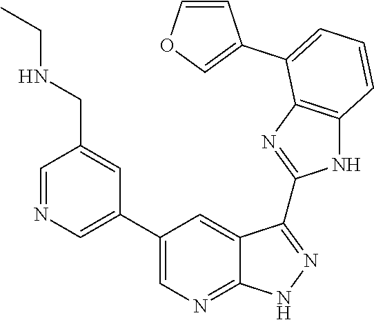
C1=NC=C(C2=CN=C3C(=C2)C(C2=NC4=C(N2)C=CC=C4C2=COC=C2)=NN3)C=C1CNCC
